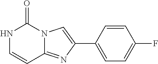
N1C=CC2=NC(C3=CC=C(F)C=C3)=CN2C1=O
